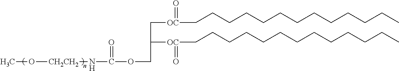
CO[CH2CH2]NC(=O)OCC([OC](=O)CCCCCCCCCCCCC)C[OC](=O)CCCCCCCCCCCCC
